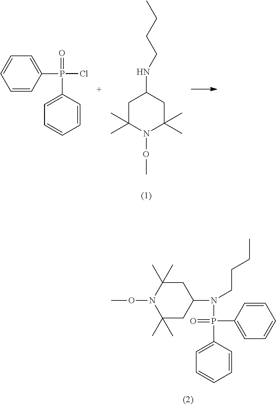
C1C(C)(C)N(OC)C(C)(C)CC1NCCCC.C1(P(C2=CC=CC=C2)(Cl)=O)=CC=CC=C1.C1(P(N(CCCC)C2CC(C)(C)N(OC)C(C)(C)C2)(C2=CC=CC=C2)=O)=CC=CC=C1
